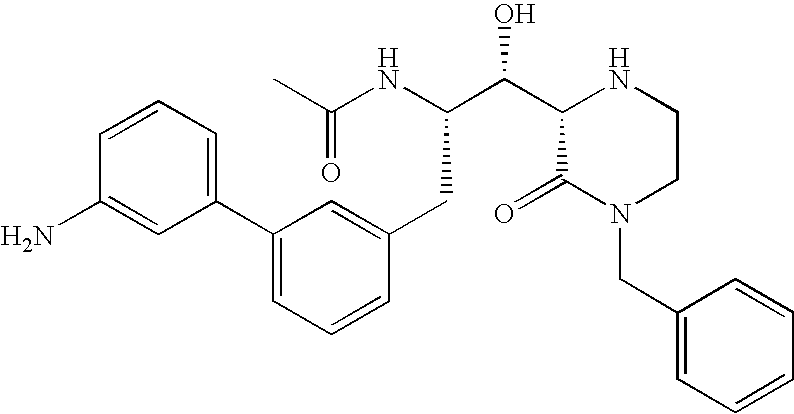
C(NC(CC1=CC(C2=CC=CC(N)=C2)=CC=C1)C(C1C(=O)N(CC2=CC=CC=C2)CCN1)O)(=O)C
